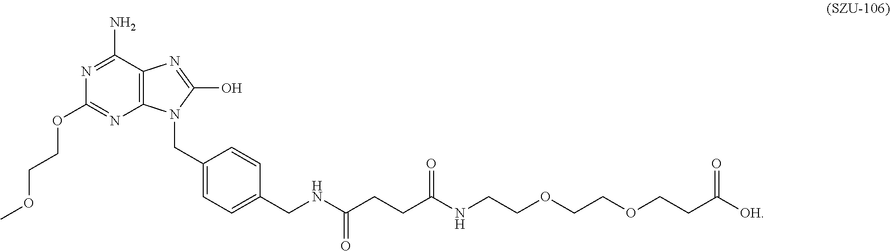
C1=C(CN2C(O)=NC3=C2N=C(OCCOC)N=C3N)C=CC(CNC(=O)CCC(=O)NCCOCCOCCC(=O)[OH])=C1
